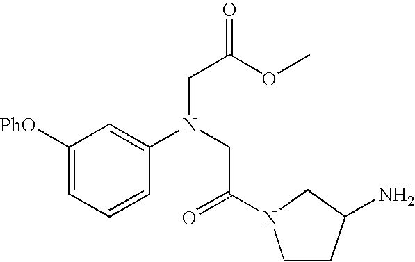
C1([PhO])=CC=CC(N(CC(=O)N2CCC(N)C2)CC(=O)OC)=C1
